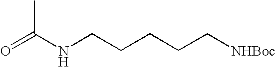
O=C(NCCCCC[NHBoc])C
